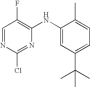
C1=NC(Cl)=NC(NC2=CC(C(C)(C)C)=CC=C2C)=C1F
